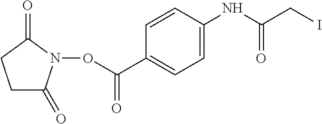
C(ON1C(=O)CCC1=O)(C1=CC=C(NC(CI)=O)C=C1)=O
